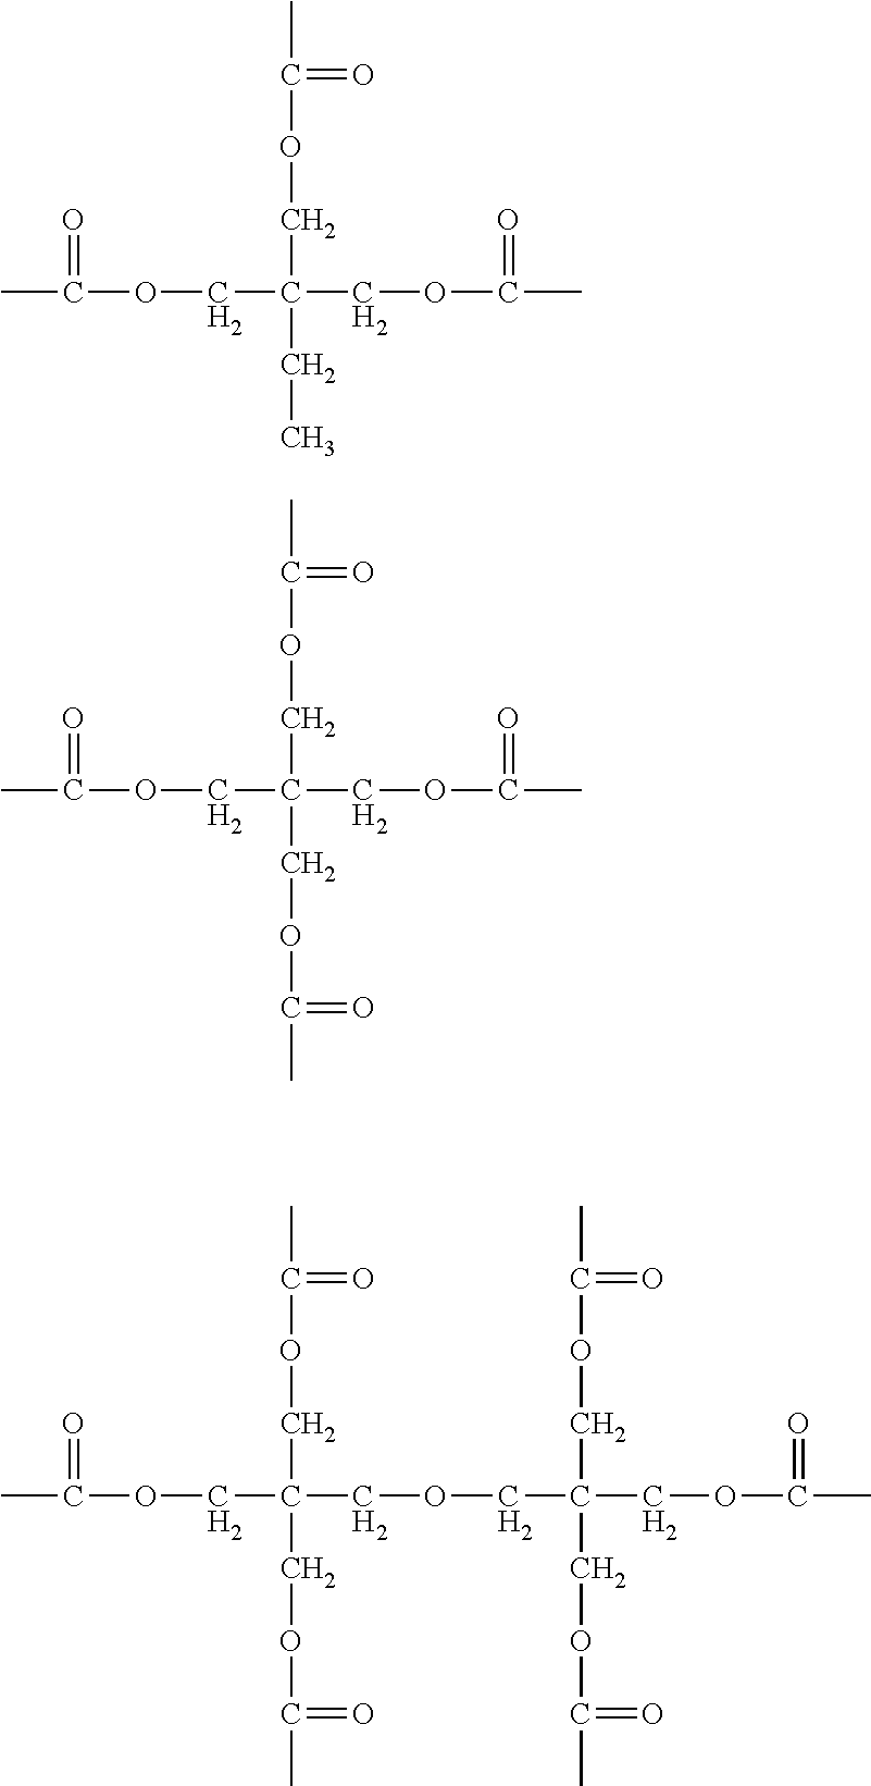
CC(OCC(COC(C)=O)(COC(C)=O)CC)=O.CC(OCC(COC(C)=O)(COC(C)=O)COC(C)=O)=O.CC(OCC(COCC(COC(C)=O)(COC(C)=O)COC(C)=O)(COC(C)=O)COC(C)=O)=O
